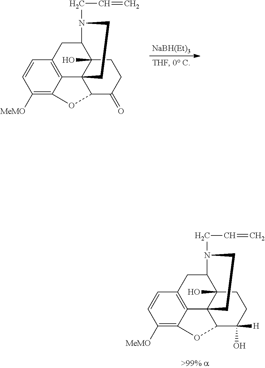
C1([MeMO])=C2C3=C(C=C1)CC1C4(O)C3(C(C(O)([H])CC4)O2)CCN1CC=C.C1([MeMO])=C2C3=C(C=C1)CC1C4(O)C3(C(C(=O)CC4)O2)CCN1CC=C.[NaBH(Et)3]
